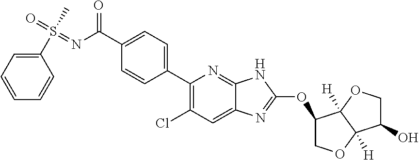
C(C1=CC=C(C2=C(Cl)C=C3C(=N2)NC(OC2COC4([H])C2([H])OCC4O)=N3)C=C1)(=O)N=S(C1=CC=CC=C1)(C)=O
